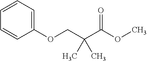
C1=CC=C(OCC(C(OC)=O)(C)C)C=C1
